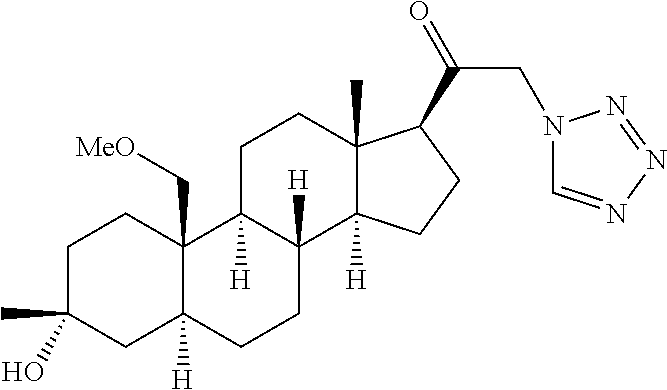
C1C(C)(O)CC2([H])C(C[MeO])(C1)C1([H])C([H])(CC2)C2([H])C(C)(CC1)C(C(=O)CN1C=NN=N1)CC2
